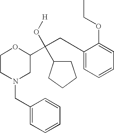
C1CN(CC2=CC=CC=C2)CC(C(CC2=CC=CC=C2OCC)(C2CCCC2)O[H])O1
